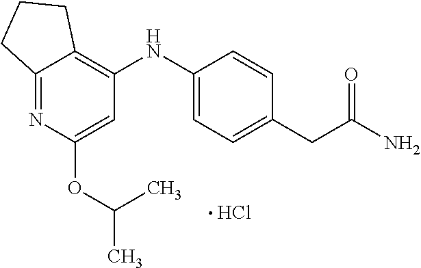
C12=NC(OC(C)C)=CC(NC3=CC=C(CC(N)=O)C=C3)=C1CCC2.Cl
